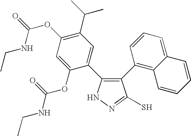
C1(C2=C3C(=CC=C2)C=CC=C3)=C(C2=CC(C(C)C)=C(OC(=O)NCC)C=C2OC(NCC)=O)NN=C1S
